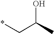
*CC(C)O
